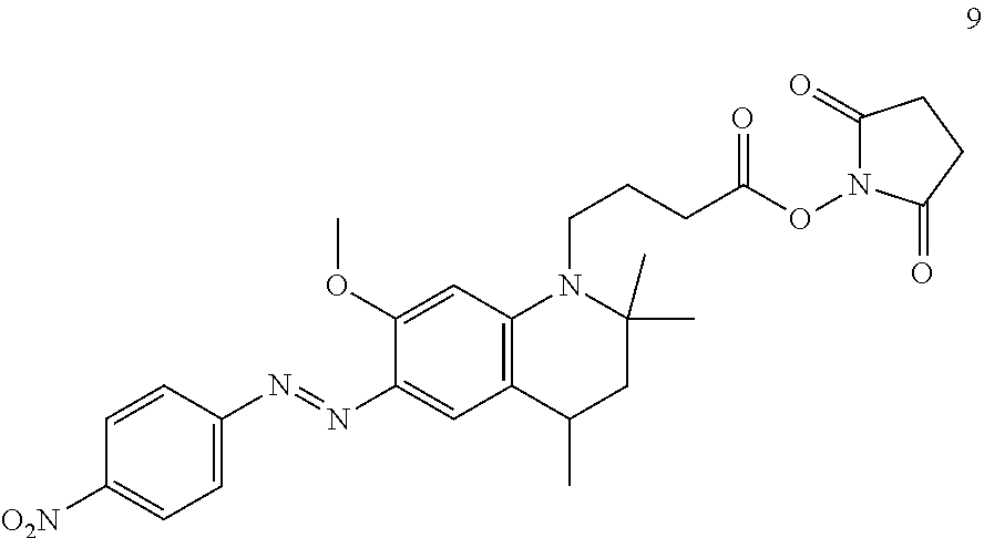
C1=C(N=NC2=CC3=C(C=C2OC)N(CCCC(ON2C(=O)CCC2=O)=O)C(C)(C)CC3C)C=CC([O2N])=C1
